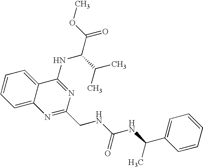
C12=CC=CC=C1C(NC(C(=O)OC)C(C)C)=NC(CNC(=O)NC(C)C1=CC=CC=C1)=N2
